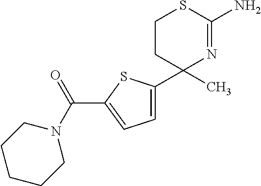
C1CC(C2=CC=C(C(=O)N3CCCCC3)S2)(C)N=C(N)S1
